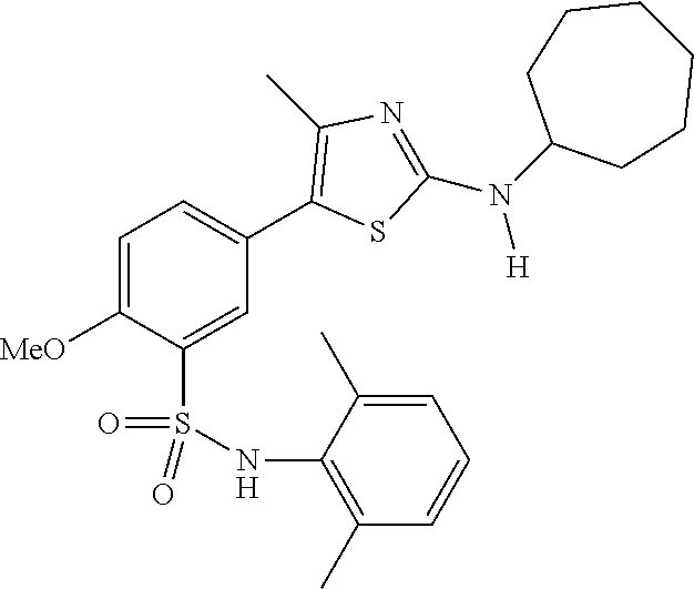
C1=C([MeO])C(S(NC2=C(C)C=CC=C2C)(=O)=O)=CC(C2=C(C)N=C(N(C3CCCCCC3)[H])S2)=C1
